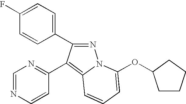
C1(F)=CC=C(C2=NN3C(=C2C2=NC=NC=C2)C=CC=C3OC2CCCC2)C=C1
